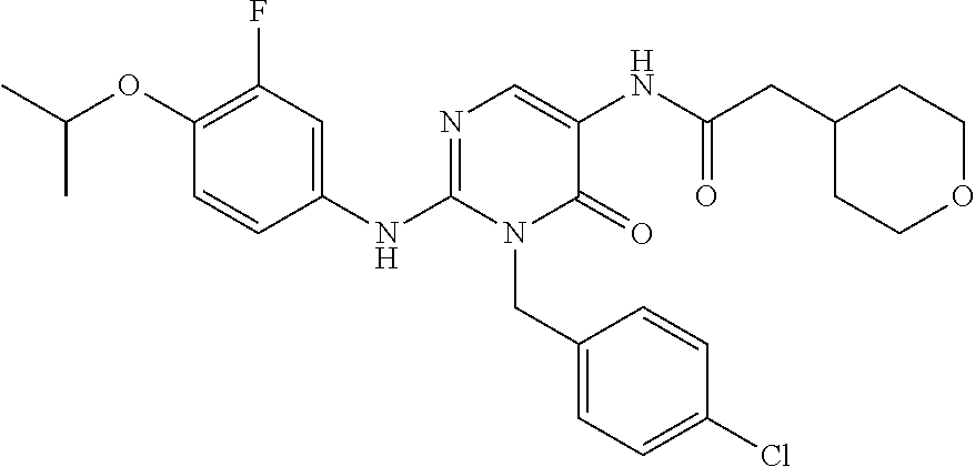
C1(OC(C)C)=C(F)C=C(NC2=NC=C(NC(CC3CCOCC3)=O)C(=O)N2CC2=CC=C(Cl)C=C2)C=C1
